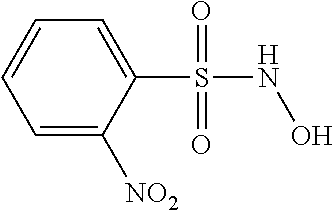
C1(S(NO)(=O)=O)=CC=CC=C1[NO2]
